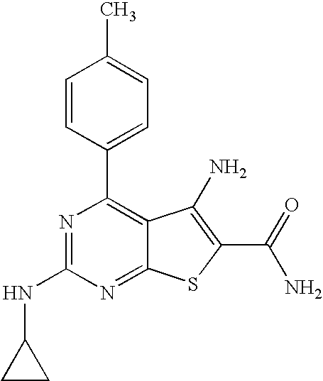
N1=C(NC2CC2)N=C2C(=C1C1=CC=C(C)C=C1)C(N)=C(C(N)=O)S2
